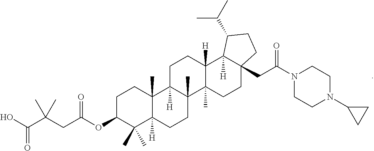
C1C(OC(CC(C(O)=O)(C)C)=O)C(C)(C)C2([H])C(C)(C1)C1([H])C(C)(CC2)C2(C)C([H])(CC1)C1([H])C(CC(N3CCN(C4CC4)CC3)=O)(CC2)CCC1C(C)C
